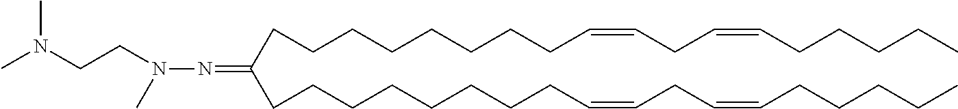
C(CCCCCCC=CCC=CCCCCC)CC(CCCCCCCCC=CCC=CCCCCC)=NN(CCN(C)C)C
